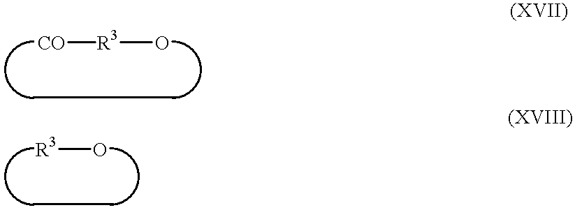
[CO][R3]O.[R3]O
